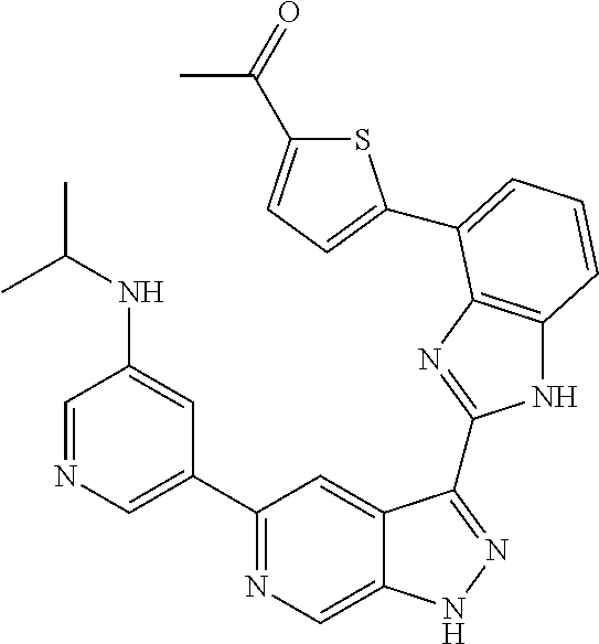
C1=NC=C(C2=NC=C3C(=C2)C(C2=NC4=C(N2)C=CC=C4C2=CC=C(C(=O)C)S2)=NN3)C=C1NC(C)C
